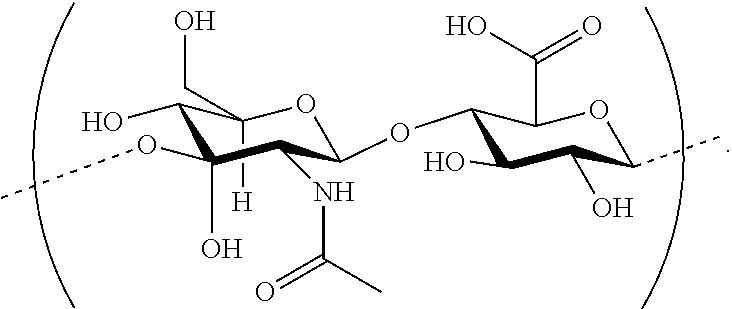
OC(=O)C1C(OC2OC(CO)([H])C(O)C(OC)(O)C2NC(C)=O)C(O)C(O)C(C)O1
